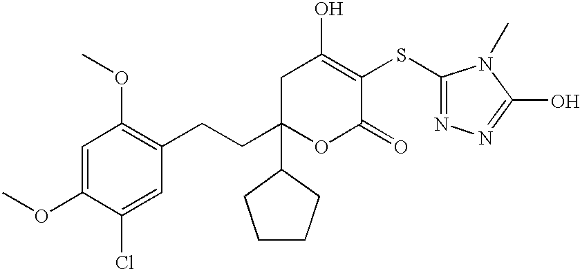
C1(OC)=CC(OC)=C(CCC2(C3CCCC3)OC(=O)C(SC3=NN=C(O)N3C)=C(O)C2)C=C1Cl
